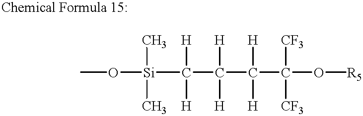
CO[Si](C(C(C(C(O[R5])([CF3])[CF3])([H])[H])([H])[H])([H])[H])(C)C
